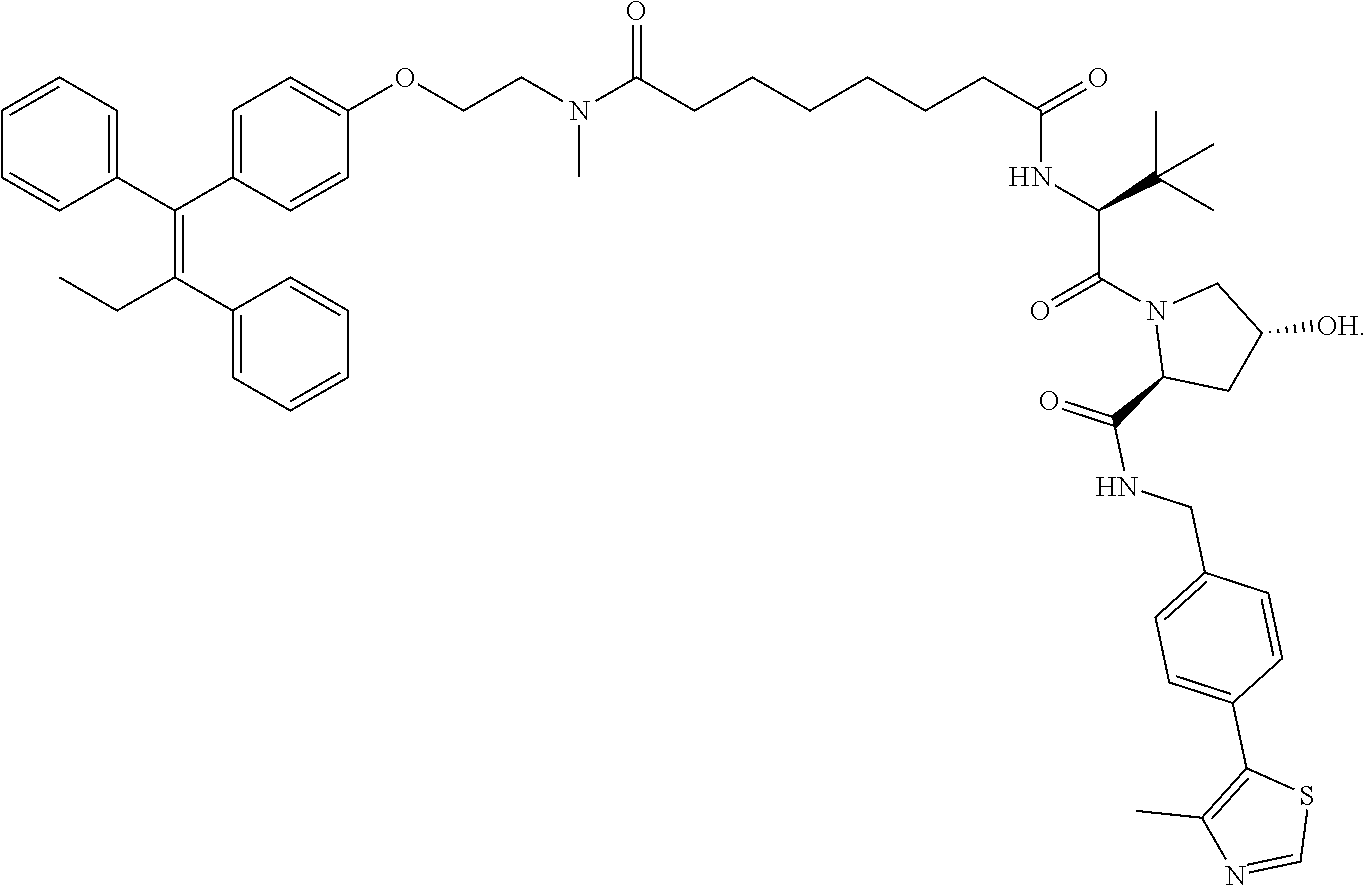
C1=CC=C(C(C2=CC=C(OCCN(C(CCCCCCC(NC(C(N3C(C(=O)NCC4=CC=C(C5=C(C)N=CS5)C=C4)CC([OH])C3)=O)C(C)(C)C)=O)=O)C)C=C2)=C(C2=CC=CC=C2)CC)C=C1
